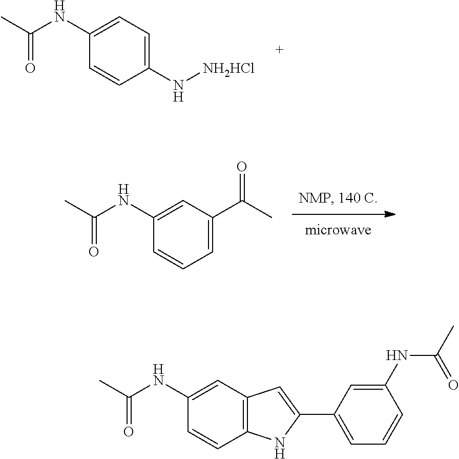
C1=CC(N[NH2HCl])=CC=C1NC(C)=O.C1=CC=C(C(C)=O)C=C1NC(C)=O.C1=CC2=C(C=C1NC(C)=O)C=C(C1=CC=CC(NC(C)=O)=C1)N2
